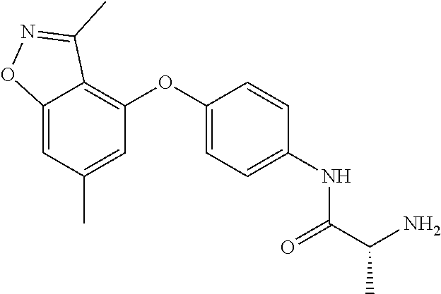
C(C(N)C)(=O)NC1=CC=C(OC2=C3C(C)=NOC3=CC(C)=C2)C=C1
